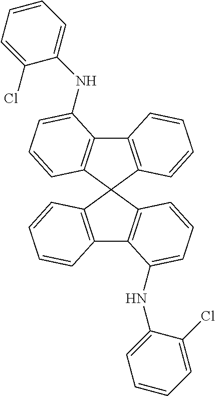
C12=C(C=CC=C1NC1=CC=CC=C1Cl)C1(C3=C2C=CC=C3)C2=C(C3=C1C=CC=C3)C(NC1=CC=CC=C1Cl)=CC=C2
